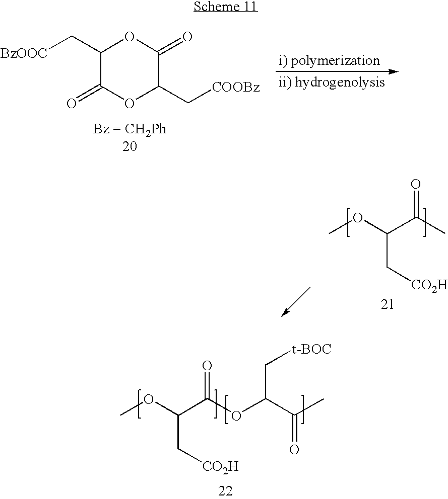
C1(C[BzOOC])C(=O)OC(C[COOBz])C(=O)O1.COC(C(C)=O)C[CO2H].COC(C(OC(C(C)=O)C[t-BOC])=O)C[CO2H]
